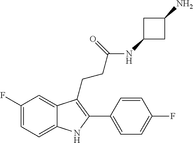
C1=C2C(=CC(F)=C1)C(CCC(=O)NC1CC(N)C1)=C(C1=CC=C(F)C=C1)N2
